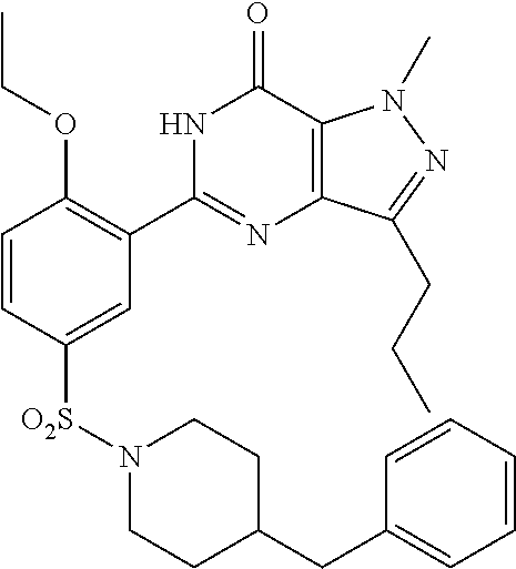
C1=CC([O2S]N2CCC(CC3=CC=CC=C3)CC2)=CC(C2=NC3=C(C(=O)N2)N(C)N=C3CCC)=C1OCC
